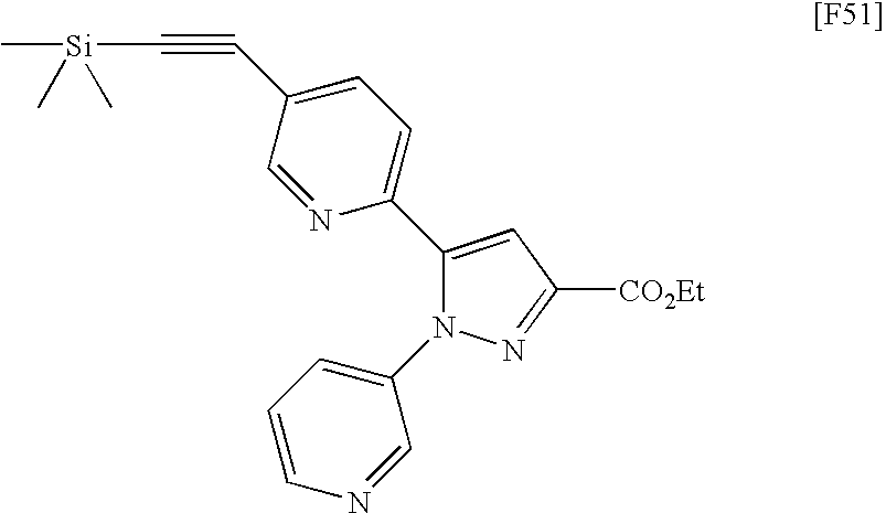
C1(C2=CC=C(C#C[Si](C)(C)C)C=N2)=CC([CO2Et])=NN1C1=CC=CN=C1
